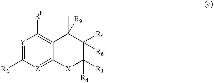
[Y]1=C([R2])[Z]=C2C(=C1[Rb])C(C)([R9])C([R5])([R6])C([R3])([R4])[X]2
